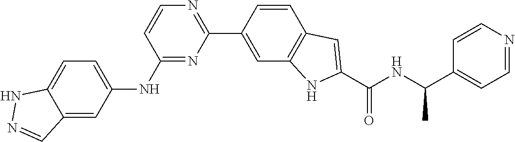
N1=C(NC2=CC=C3NN=CC3=C2)C=CN=C1C1=CC2=C(C=C1)C=C(C(NC(C)C1=CC=NC=C1)=O)N2
